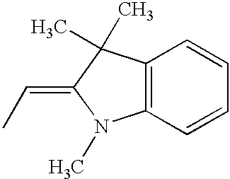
C12=C(C=CC=C1)N(C)C(=CC)C2(C)C
